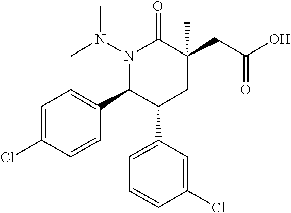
N1(N(C)C)C(C2=CC=C(Cl)C=C2)C(C2=CC=CC(Cl)=C2)CC(CC(O)=O)(C)C1=O
